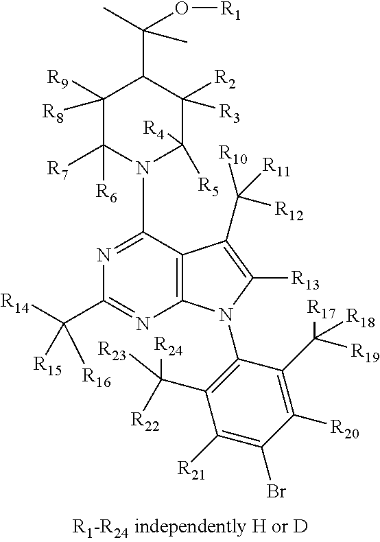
C12=C(C(N3C([R5])([R4])C([R2])([R3])C(C(C)(O[R1])C)C([R9])([R8])C3([R6])[R7])=NC(C([R14])([R15])[R16])=N1)C(C([R12])([R10])[R11])=C([R13])N2C1=C(C([R22])([R24])[R23])C([R21])=C(Br)C([R20])=C1C([R19])([R17])[R18]
